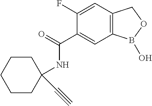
C1(F)=CC2=C(C=C1C(=O)NC1(C#C)CCCCC1)B(O)OC2
